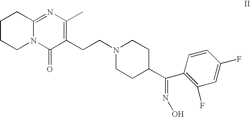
C1CCN2C(=NC(C)=C(CCN3CCC(C(C4=C(F)C=C(F)C=C4)=NO)CC3)C2=O)C1
